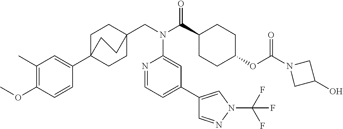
C1(C)=C(OC)C=CC(C23CCC(CN(C(C4CCC(OC(N5CC(O)C5)=O)CC4)=O)C4=CC(C5=CN(C(F)(F)F)N=C5)=CC=N4)(CC2)CC3)=C1
